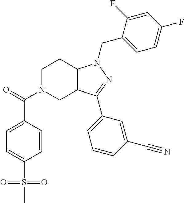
C1N(C(=O)C2=CC=C(S(C)(=O)=O)C=C2)CC2=C(C1)N(CC1=CC=C(F)C=C1F)N=C2C1=CC=CC(C#N)=C1
